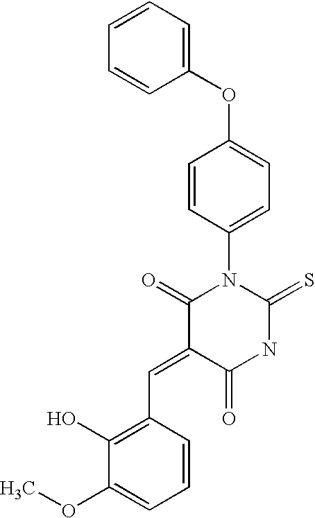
O=C1C(=CC2=C(O)C(OC)=CC=C2)C(=O)N(C2=CC=C(OC3=CC=CC=C3)C=C2)C(=S)N1
